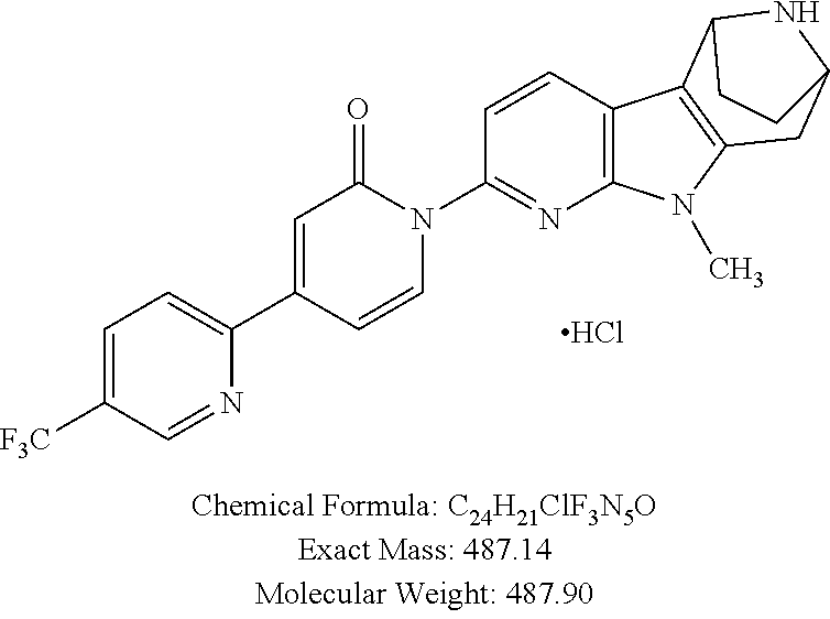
C1=C([F3C])C=NC(C2=CC(=O)N(C3=NC4=C(C=C3)C3=C(N4C)CC4NC3CC4)C=C2)=C1.Cl
